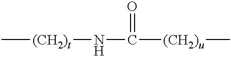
C[(CH2)t]NC(=O)[(CH2)u]C
